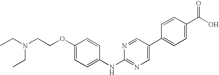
C1=CC(C(O)=O)=CC=C1C1=CN=C(NC2=CC=C(OCCN(CC)CC)C=C2)N=C1
